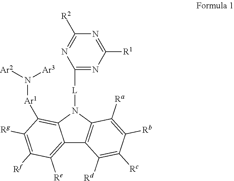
N1=C([R1])N=C([L]N2C3=C(C4=C([Re])C([Rf])=C([Rg])C([Ar1]N([Ar2])[Ar3])=C42)C([Rd])=C([Rc])C([Rb])=C3[Ra])N=C1[R2]
